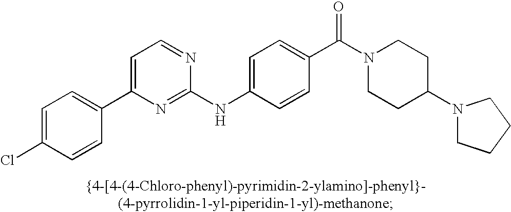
C1=C(Cl)C=CC(C2=CC=NC(NC3=CC=C(C(N4CCC(N5CCCC5)CC4)=O)C=C3)=N2)=C1
